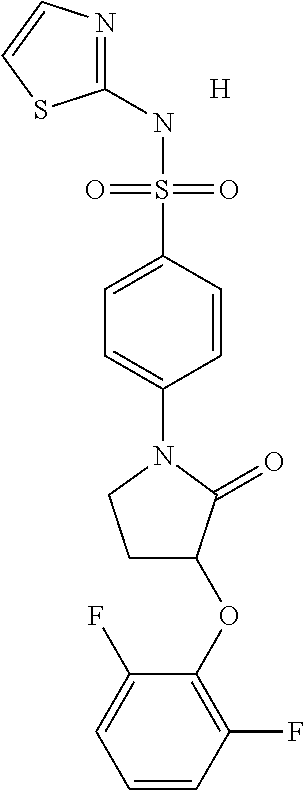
C1(NS(C2=CC=C(N3CCC(OC4=C(F)C=CC=C4F)C3=O)C=C2)(=O)=O)=NC=CS1.[H]
